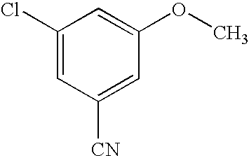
C1(Cl)=CC([CN])=CC(OC)=C1
